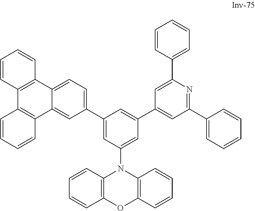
C1(C2=CC=C3C(=C2)C2=C(C4=C3C=CC=C4)C=CC=C2)=CC(N2C3=C(OC4=C2C=CC=C4)C=CC=C3)=CC(C2=CC(C3=CC=CC=C3)=NC(C3=CC=CC=C3)=C2)=C1
